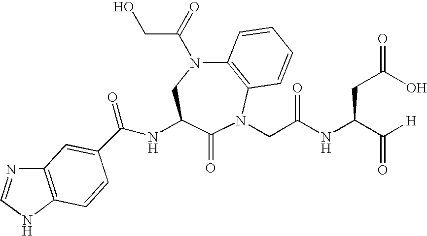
C12=C(N(CC(NC(C([H])=O)CC(=O)O)=O)C(=O)C(NC(C3=CC4=C(NC=N4)C=C3)=O)CN1C(=O)CO)C=CC=C2
